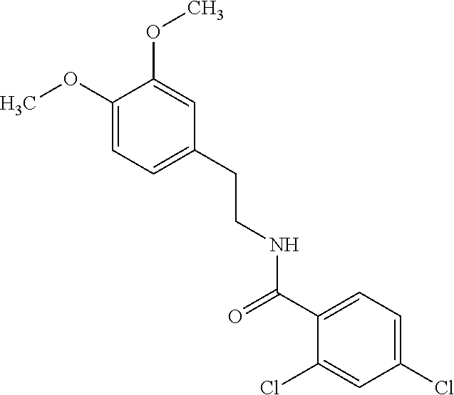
COC1=CC=C(CCNC(C2=CC=C(Cl)C=C2Cl)=O)C=C1OC
